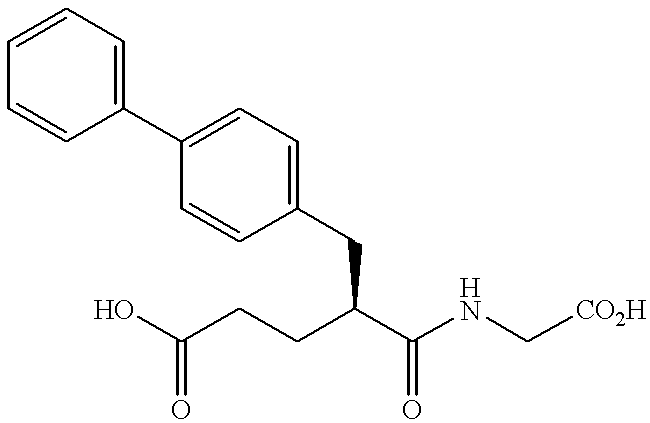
C1=CC=CC(C2=CC=C(CC(C(NC[CO2H])=O)CCC(O)=O)C=C2)=C1
